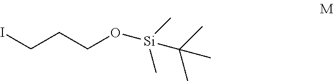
ICCCO[Si](C)(C)C(C)(C)C
